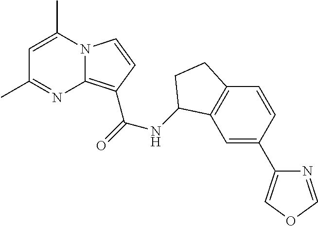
C1=C(C)N2C(=C(C(=O)NC3C4=C(C=CC(C5=COC=N5)=C4)CC3)C=C2)N=C1C
